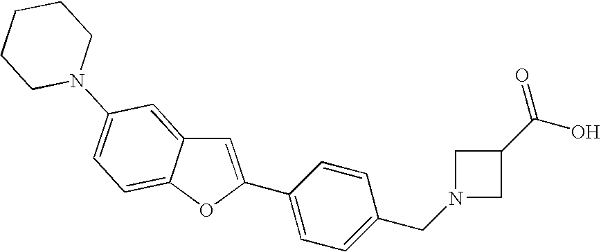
C1=C(C2=CC=C(CN3CC(C(O)=O)C3)C=C2)OC2=CC=C(N3CCCCC3)C=C12
